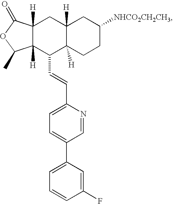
C12([H])C([H])(C(C=CC3=CC=C(C4=CC=CC(F)=C4)C=N3)C3([H])C([H])(C1)CC([NHCO2CH2CH3])CC3)C(C)OC2=O
